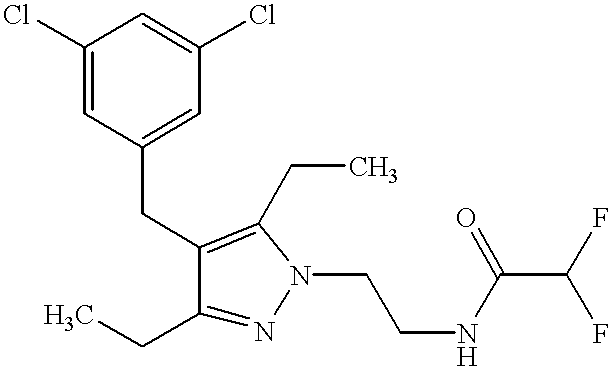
C1(CC)=NN(CCNC(C(F)F)=O)C(CC)=C1CC1=CC(Cl)=CC(Cl)=C1
